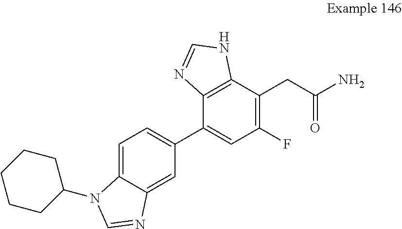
C1=C2C(=CC=C1C1=CC(F)=C(CC(N)=O)C3=C1N=CN3)N(C1CCCCC1)C=N2
